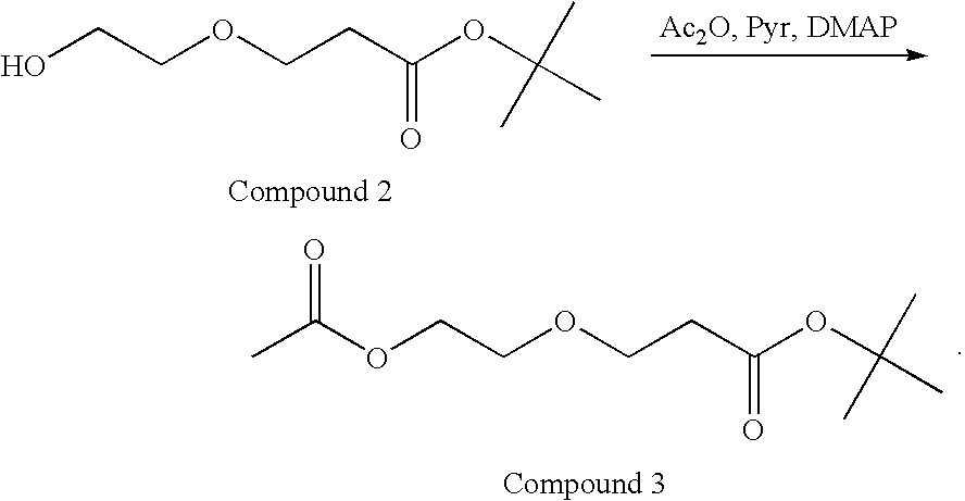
C(CC(OC(C)(C)C)=O)OCCOC(C)=O.C(CC(OC(C)(C)C)=O)OCCO
